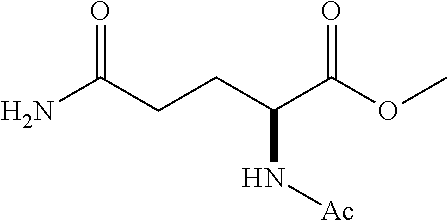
NC(CCC(C(OC)=O)N[Ac])=O
